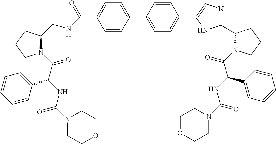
C1=C(C2=CC=C(C3=CN=C(C4N(C(C(NC(N5CCOCC5)=O)C5=CC=CC=C5)=O)CCC4)N3)C=C2)C=CC(C(=O)NCC2N(C(C(NC(N3CCOCC3)=O)C3=CC=CC=C3)=O)CCC2)=C1
